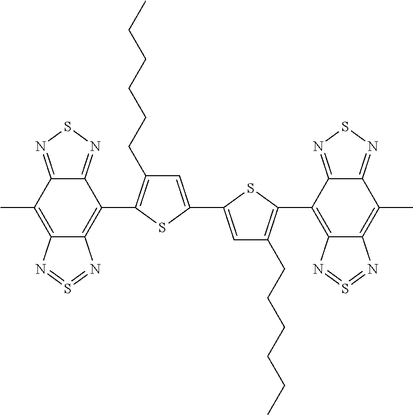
C1(C2=C(CCCCCC)C=C(C3=CC(CCCCCC)=C(C4=C5C(=C(C)C6=NSN=C46)N=S=N5)S3)S2)=C2C(=C(C)C3=NSN=C13)N=S=N2
